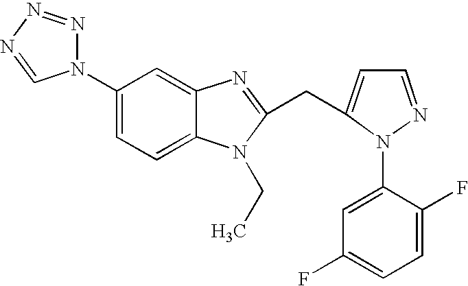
C1(N2N=NN=C2)=CC=C2C(=C1)N=C(CC1=CC=NN1C1=CC(F)=CC=C1F)N2CC
